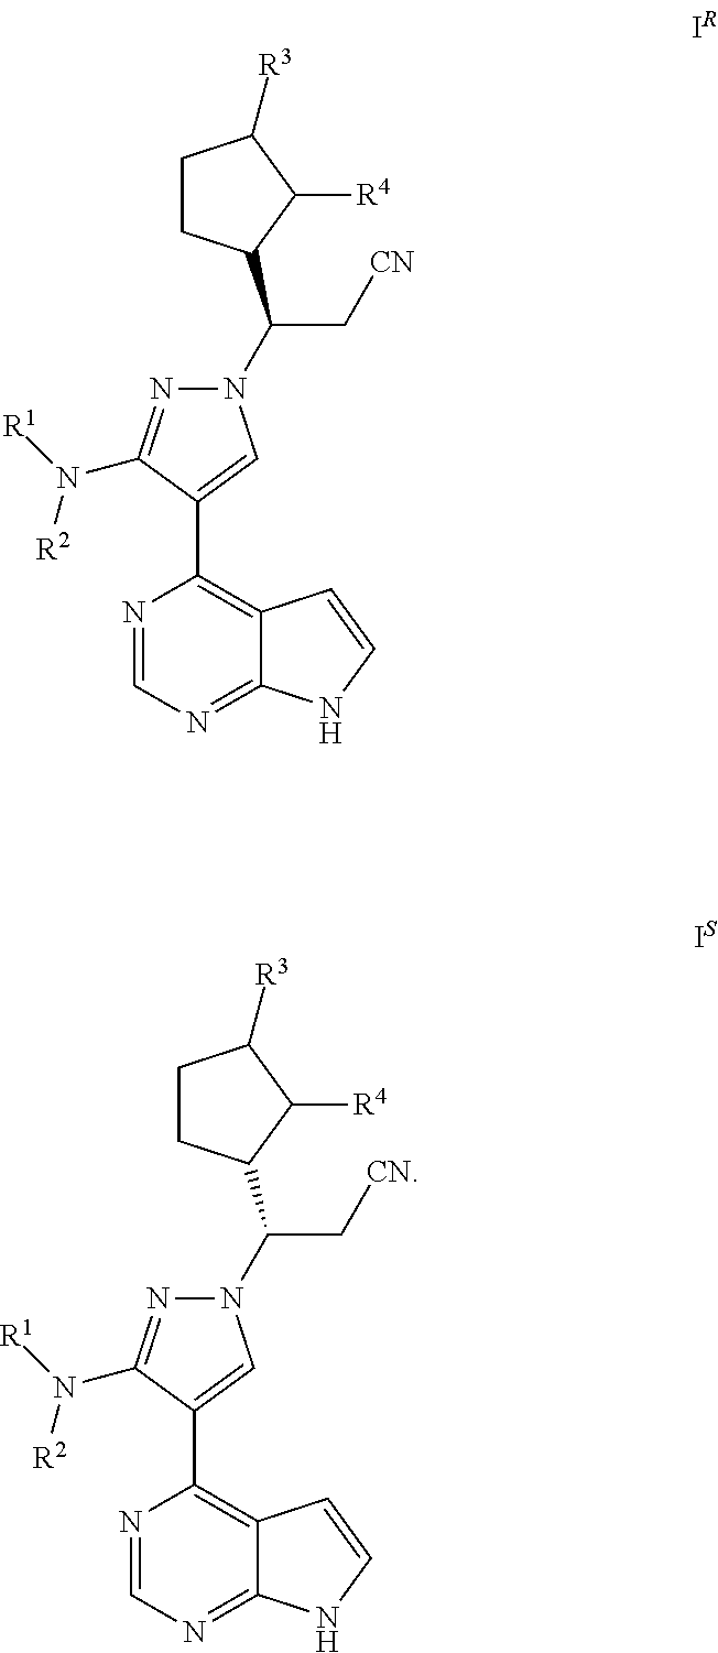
N1=CN=C2C(=C1C1=CN(C(C3CCC([R3])C3[R4])C[CN])N=C1N([R1])[R2])C=CN2.N1=CN=C2C(=C1C1=CN(C(C3CCC([R3])C3[R4])C[CN])N=C1N([R1])[R2])C=CN2
